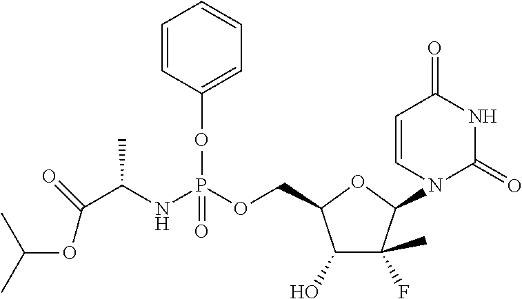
C1(O)C(C)(F)C(N2C(=O)NC(=O)C=C2)OC1COP(NC(C(=O)OC(C)C)C)(OC1=CC=CC=C1)=O
